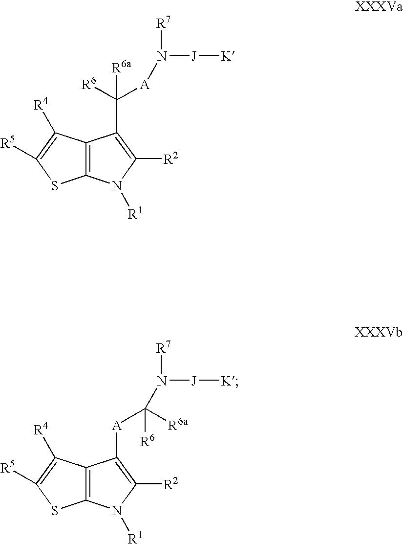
C12=C(N([R1])C([R2])=C1C([R6])([A]N([R7])[J][K])[R6a])SC([R5])=C2[R4].C12=C(N([R1])C([R2])=C1[A]C([R6a])([R6])N([R7])[J][K])SC([R5])=C2[R4]
